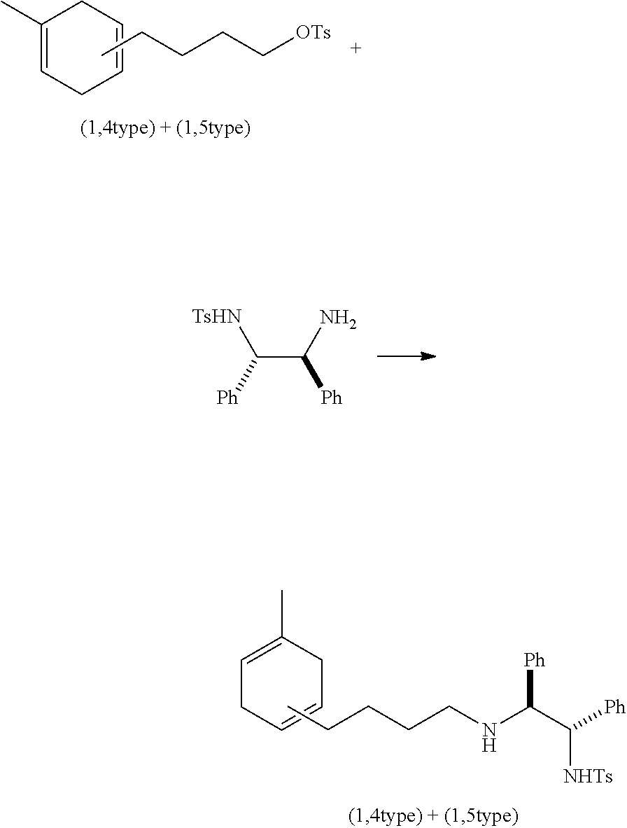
C1(C)=CCC=CC1.CCCCC[OTs].C(C(N)[Ph])([Ph])[TsHN].C1=C(C)CC=CC1.CCCCCNC(C([Ph])[NHTs])[Ph]
